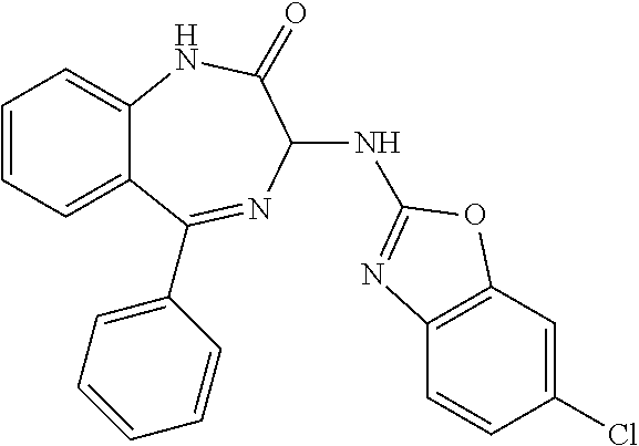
C1=CC=C2C(=C1)NC(=O)C(NC1=NC3=C(C=C(Cl)C=C3)O1)N=C2C1=CC=CC=C1
